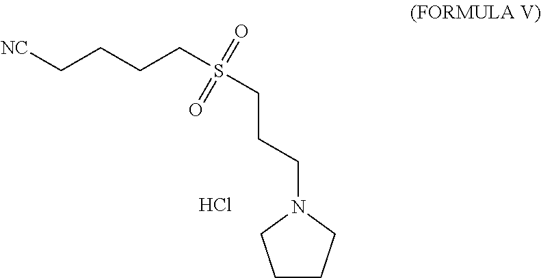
[NC]CCCCS(CCCN1CCCC1)(=O)=O.Cl
